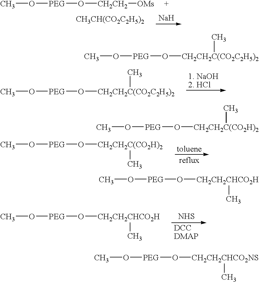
CO[PEG]O[CH2CH2][OMs].[Na].[CH3CH(CO2C2H5)2].CO[PEG]O[CH2CH2C(CO2C2H5)2]C.CO[PEG]O[CH2CH2C(CO2H)2]C.[NHS].CO[PEG]O[CH2CH2CHCO2H]C.CO[PEG]O[CH2CH2C(CO2C2H5)2]C.CO[PEG]O[CH2CH2C(CO2H)2]C.CO[PEG]O[CH2CH2CHCO2H]C.CO[PEG]O[CH2CH2CHCO2NS]C
